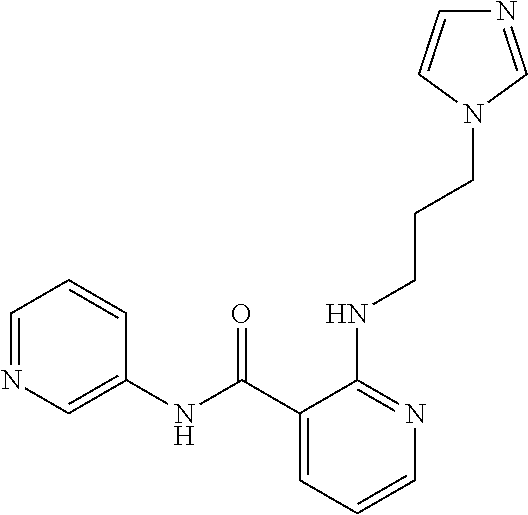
C1(C(NC2=CN=CC=C2)=O)=CC=CN=C1NCCCN1C=NC=C1
